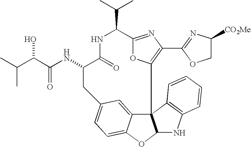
N1C(=O)C(NC(C(C(C)C)O)=O)CC2=CC=C3C(=C2)C2(C4=C(C5=NC([CO2Me])CO5)N=C(O4)C1C(C)C)C(O3)NC1=C2C=CC=C1
